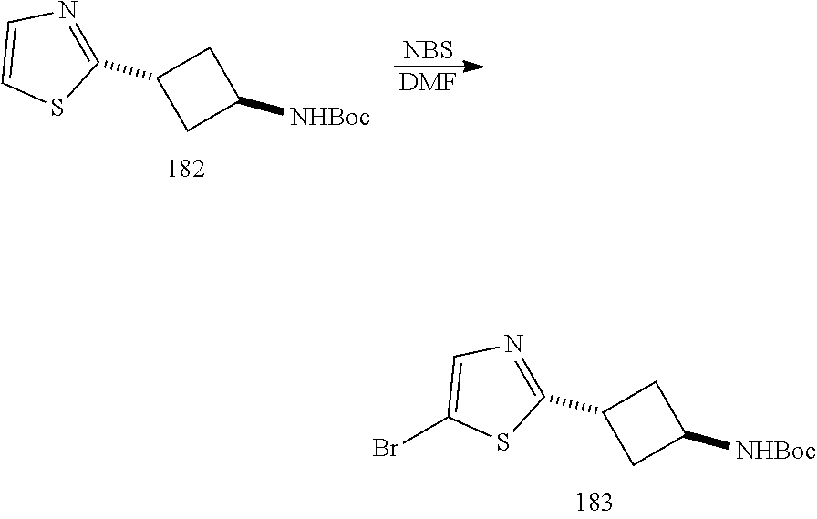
C1(C2=NC=CS2)CC([NHBoc])C1.[NBS].[DMF].C1(C2=NC=C(Br)S2)CC([NHBoc])C1
